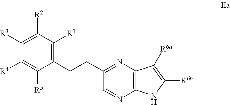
C1([R3])=C([R2])C([R1])=C(CCC2=NC3=C(N=C2)NC([R6b])=C3[R6a])C([R5])=C1[R4]
